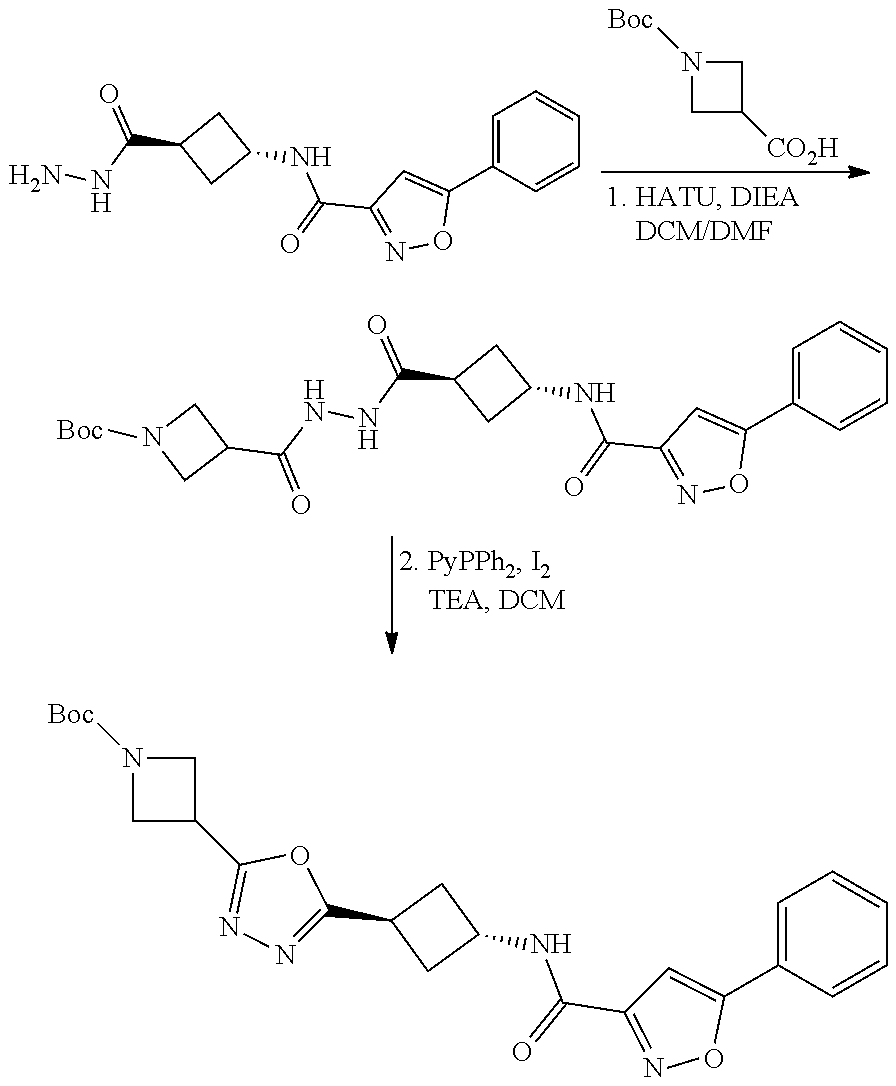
C1=C(C2=CC(C(=O)NC3CC(C(NN)=O)C3)=NO2)C=CC=C1.N1([Boc])CC([CO2H])C1.C1=C(C2=CC(C(=O)NC3CC(C(NNC(C4CN([Boc])C4)=O)=O)C3)=NO2)C=CC=C1.N1([Boc])CC(C2=NN=C(C3CC(NC(C4=NOC(C5=CC=CC=C5)=C4)=O)C3)O2)C1
